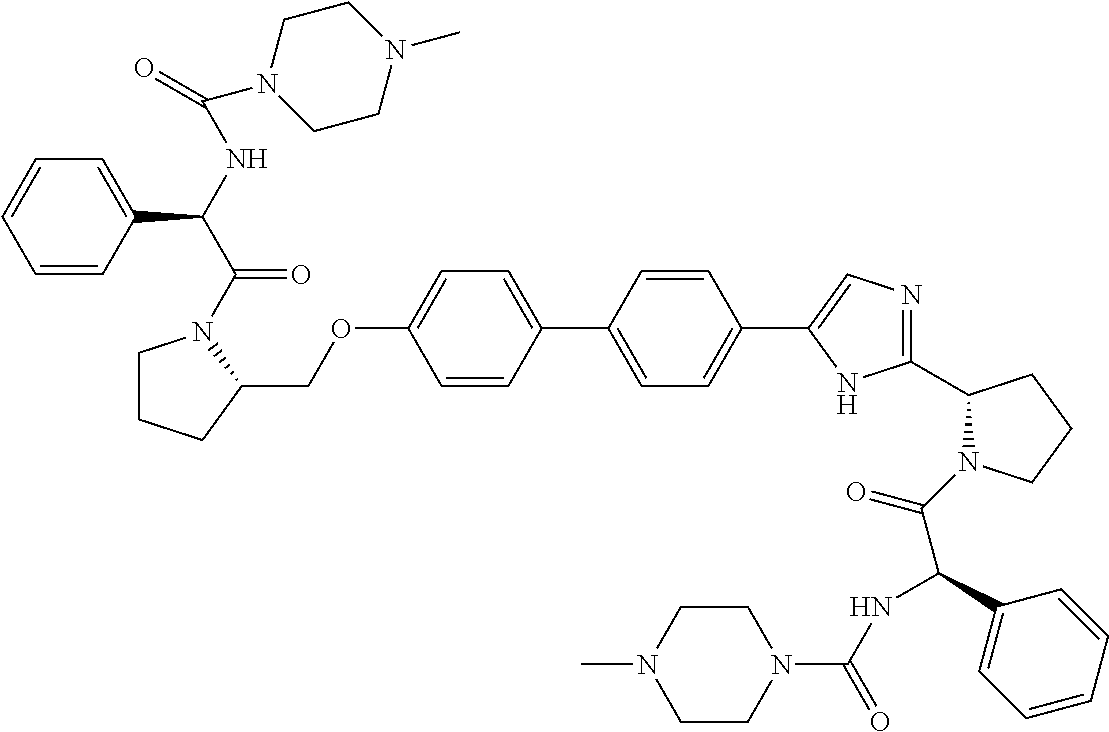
O(C1=CC=C(C2=CC=C(C3=CN=C(C4CCCN4C(C(NC(N4CCN(C)CC4)=O)C4=CC=CC=C4)=O)N3)C=C2)C=C1)CC1N(C(C(NC(=O)N2CCN(C)CC2)C2=CC=CC=C2)=O)CCC1
